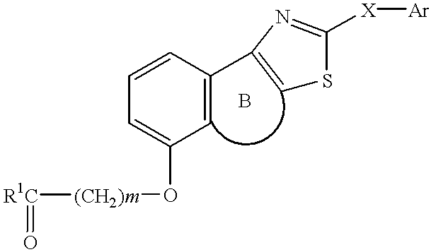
C1=CC=C(O[(CH2)m][R1C]=O)C=C1C1=CSC([X][Ar])=N1
